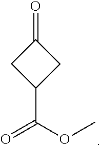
C1(C(OC)=O)CC(=O)C1
